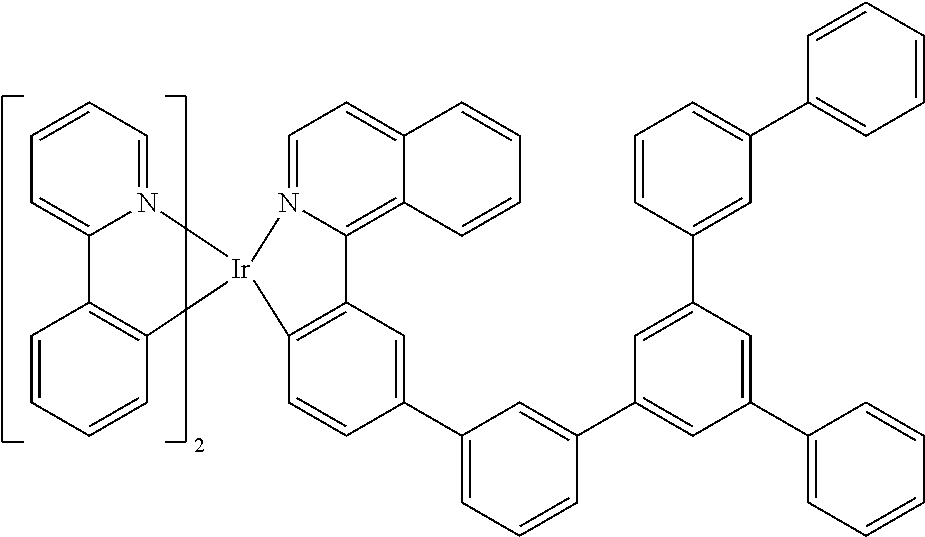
C12=C3C(=CC=N1[Ir]1(C4=C2C=C(C2=CC=CC(C5=CC(C6=CC=CC=C6)=CC(C6=CC(C7=CC=CC=C7)=CC=C6)=C5)=C2)C=C4)N2=CC=CC=C2C2=C1C=CC=C2)C=CC=C3
